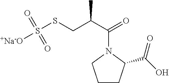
C1CC(C(O)=O)N(C(C(CSS([+Na-O])(=O)=O)C)=O)C1
